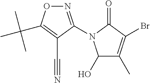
N1=C(N2C(O)C(C)=C(Br)C2=O)C(C#N)=C(C(C)(C)C)O1
